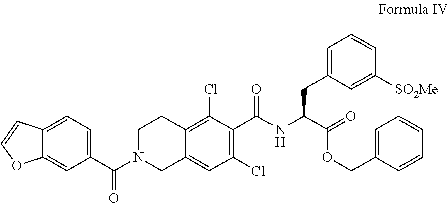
C(C(=O)OCC1=CC=CC=C1)(NC(C1=C(Cl)C=C2CN(C(=O)C3=CC=C4C(=C3)OC=C4)CCC2=C1Cl)=O)CC1=CC=CC([SO2Me])=C1
